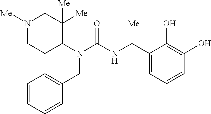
N1([Me])CCC(N(C(=O)NC(C2=CC=CC(O)=C2O)[Me])CC2=CC=CC=C2)C([Me])([Me])C1
